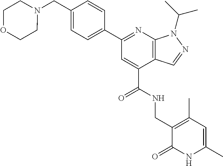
C1(CN2CCOCC2)=CC=C(C2=NC3=C(C(C(NCC4=C(C)C=C(C)NC4=O)=O)=C2)C=NN3C(C)C)C=C1
